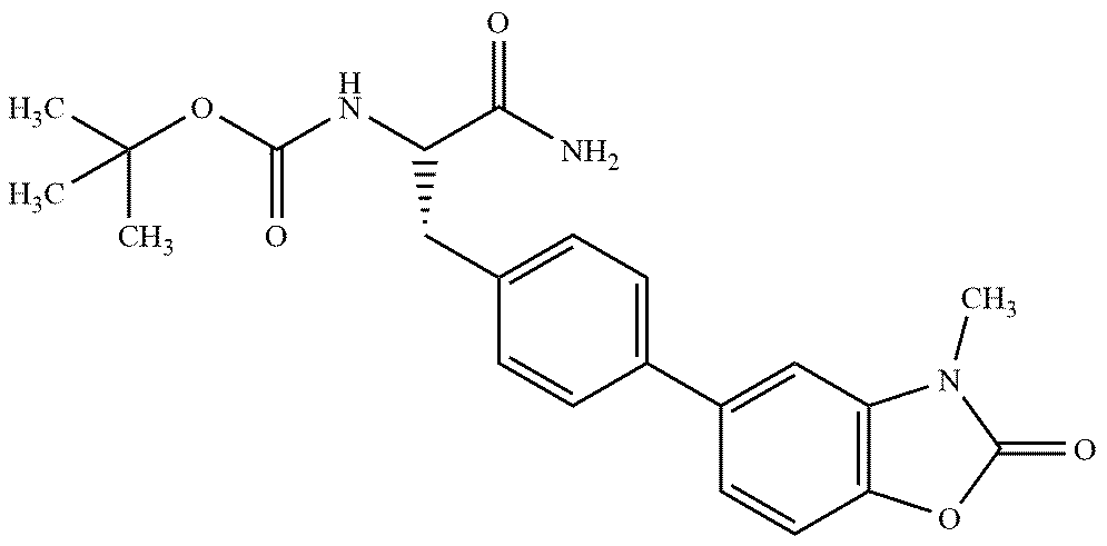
C1=C(C2=CC=C(CC(NC(OC(C)(C)C)=O)C(N)=O)C=C2)C=CC2=C1N(C)C(=O)O2
